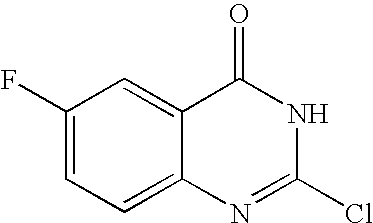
C1(F)=CC=C2C(=C1)C(=O)NC(Cl)=N2
